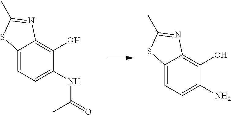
C12=CC=C(N)C(O)=C1N=C(C)S2.C12=CC=C(NC(=O)C)C(O)=C1N=C(C)S2
